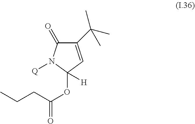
C1(C(C)(C)C)=CC(OC(CCC)=O)([H])N([Q])C1=O
